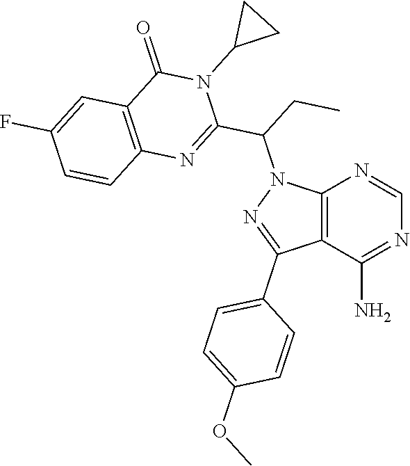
C12=C(C(N)=NC=N1)C(C1=CC=C(OC)C=C1)=NN2C(C1=NC2=C(C(=O)N1C1CC1)C=C(F)C=C2)CC
